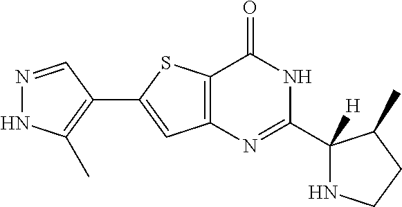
N1=CC(C2=CC3=C(S2)C(=O)NC(C2([H])NCCC2C)=N3)=C(C)N1
